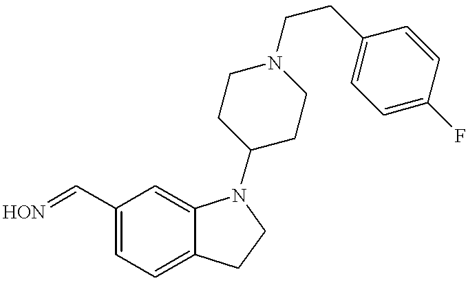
C1(C=[HON])=CC=C2C(=C1)N(C1CCN(CCC3=CC=C(F)C=C3)CC1)CC2
